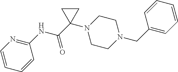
C(=O)(C1(N2CCN(CC3=CC=CC=C3)CC2)CC1)NC1=NC=CC=C1
